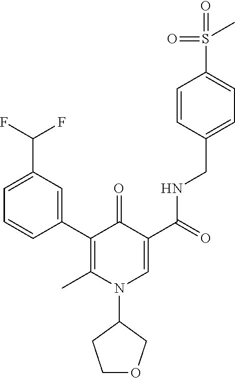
C1=CC(C2=C(C)N(C3CCOC3)C=C(C(=O)NCC3=CC=C(S(C)(=O)=O)C=C3)C2=O)=CC(C(F)F)=C1
